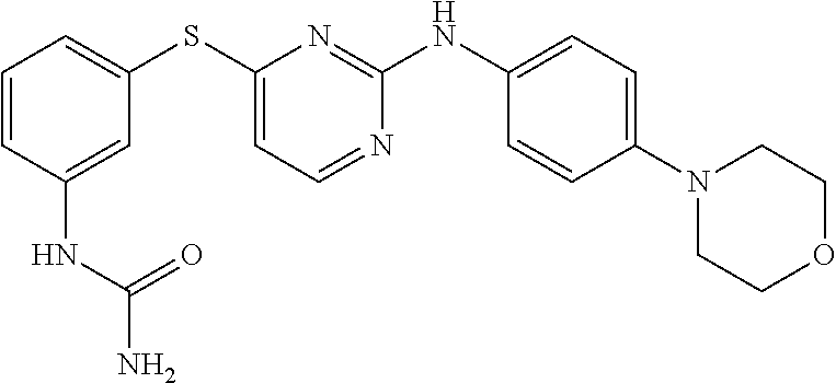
C1=CC=C(SC2=CC=NC(NC3=CC=C(N4CCOCC4)C=C3)=N2)C=C1NC(=O)N
